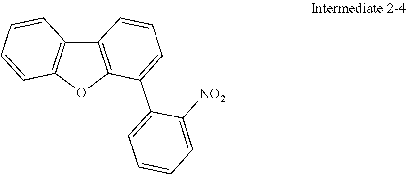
C12=C(OC3=C1C=CC=C3)C(C1=CC=CC=C1[NO2])=CC=C2
